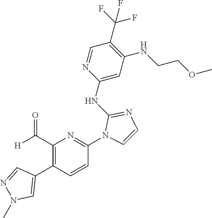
C1(NC2=NC=CN2C2=NC(C([H])=O)=C(C3=CN(C)N=C3)C=C2)=CC(NCCOC)=C(C(F)(F)F)C=N1
